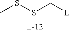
S(SC[L])C
